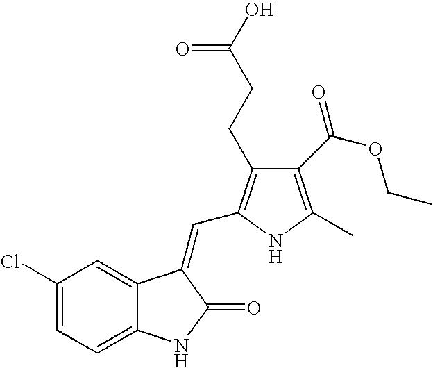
C1(Cl)=CC=C2C(=C1)C(=CC1=C(CCC(O)=O)C(C(OCC)=O)=C(C)N1)C(=O)N2
